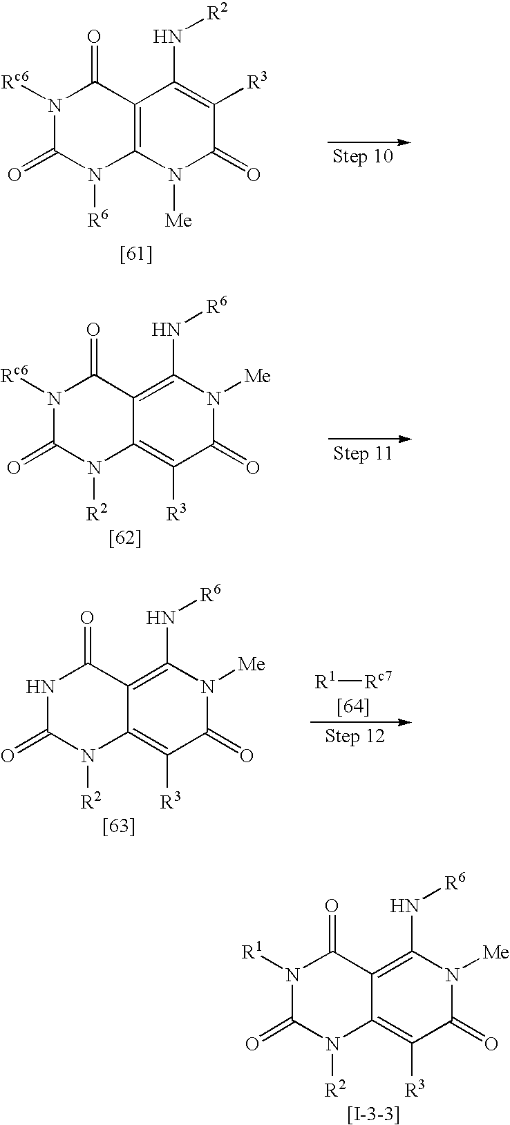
N(C1=C([R3])C(=O)N([Me])C2=C1C(=O)N([Rc6])C(=O)N2[R6])[R2].N(C1=C2C(=O)N([R1])C(=O)N([R2])C2=C([R3])C(=O)N1[Me])[R6].N(C1=C2C(=O)N([Rc6])C(=O)N([R2])C2=C([R3])C(=O)N1[Me])[R6].N(C1=C2C(=O)NC(=O)N([R2])C2=C([R3])C(=O)N1[Me])[R6].[R1][Rc7]
